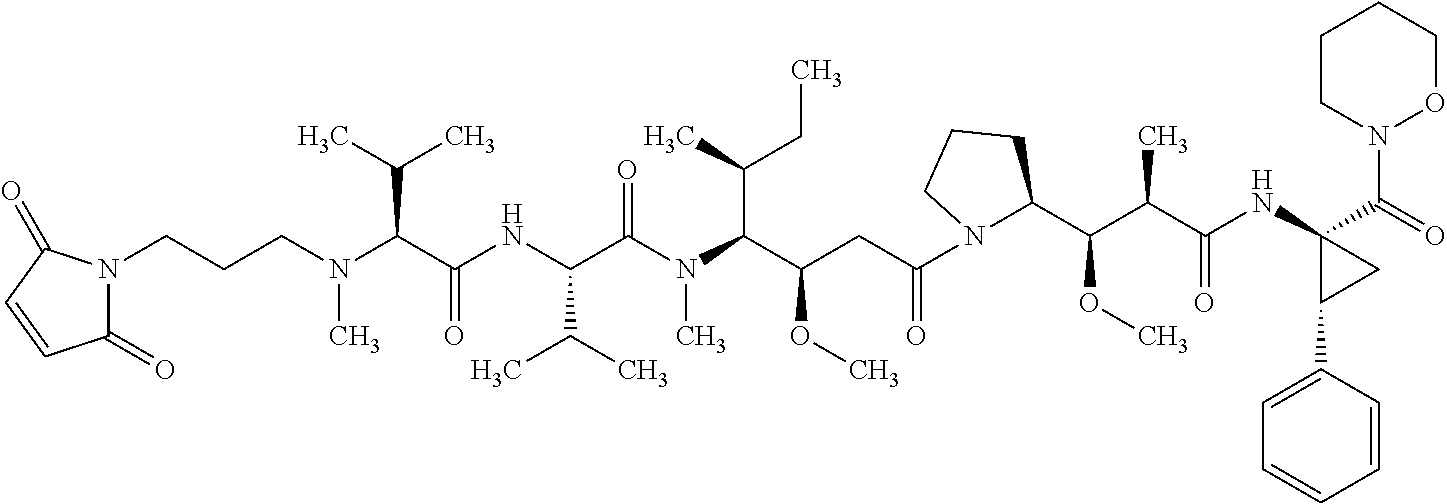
C(CN(C(C(NC(C(N(C(C(CC(=O)N1CCCC1C(OC)C(C(NC1(C(=O)N2OCCCC2)C(C2=CC=CC=C2)C1)=O)C)OC)C(C)CC)C)=O)C(C)C)=O)C(C)C)C)CN1C(=O)C=CC1=O
